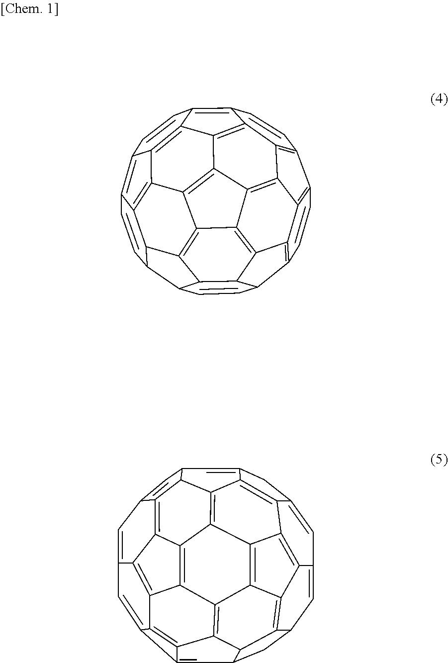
C1=CC2=C3C4=C1C1=C5C4=C4C6=C3C3C2C=CC2C3C3=C6C6=C4C4=C5C(=C5C=CC7=C8C(=C6C7=C45)C3C2C=C8)C=C1.C1=C2CC3=CC4C=C5C=C6C=C7C8=C9C%10=C%11C%12=C%13C%14=C(C3=C2C2=C3C1=CC1CC(C=C79)C%10C1=C3C%11=C%142)C4C5=C%13C6=C%128
